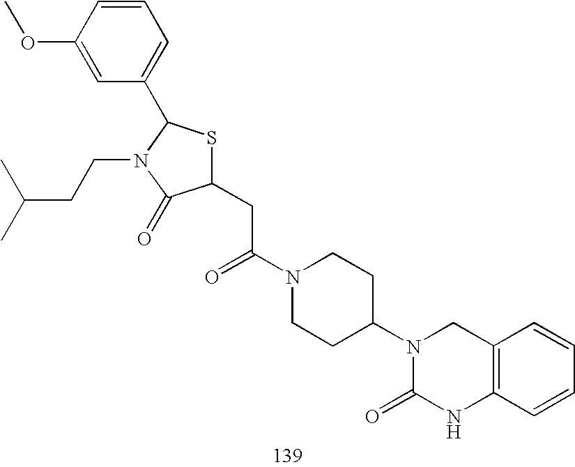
C1(CC(N2CCC(N3C(=O)NC4=C(C3)C=CC=C4)CC2)=O)SC(C2=CC=CC(OC)=C2)N(CCC(C)C)C1=O
